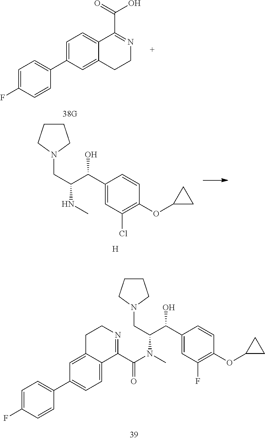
C1=C(C2=CC=C(F)C=C2)C=C2C(=C1)C(C(O)=O)=NCC2.[H].O(C1CC1)C1=C(Cl)C=C(C(C(CN2CCCC2)NC)O)C=C1.O(C1CC1)C1=C(F)C=C(C(C(CN2CCCC2)N(C(C2=NCCC3=CC(C4=CC=C(F)C=C4)=CC=C32)=O)C)O)C=C1
